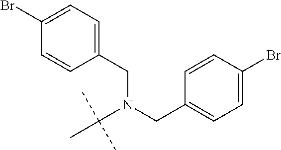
C(N(CC1=CC=C(Br)C=C1)CC1=CC=C(Br)C=C1)(C)(C)C
